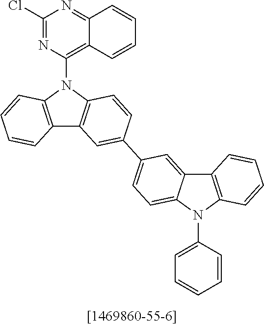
N1=C2C(=C(N3C4=C(C5=C3C=CC(C3=CC=C6C(=C3)C3=C(N6C6=CC=CC=C6)C=CC=C3)=C5)C=CC=C4)N=C1Cl)C=CC=C2
